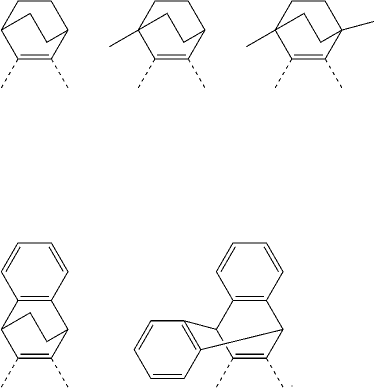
C1(C)=C(C)C2CCC1CC2.C1(C)=C(C)C2CCC1(C)CC2.C1(C)=C(C)C2(C)CCC1(C)CC2.C1(C)=C(C)C2C3=C(C1CC2)C=CC=C3.C1(C)=C(C)C2C3=C(C1C1=C2C=CC=C1)C=CC=C3
